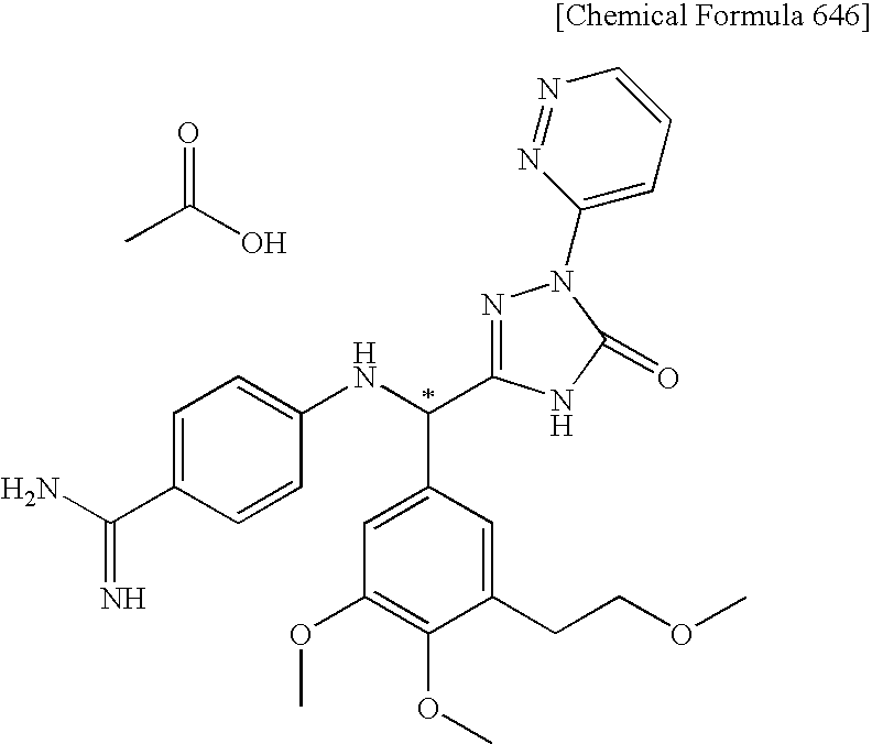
C1=C(C(NC2=CC=C(C(=N)N)C=C2)C2=NN(C3=CC=CN=N3)C(=O)N2)C=C(CCOC)C(OC)=C1OC.O=C(O)C
